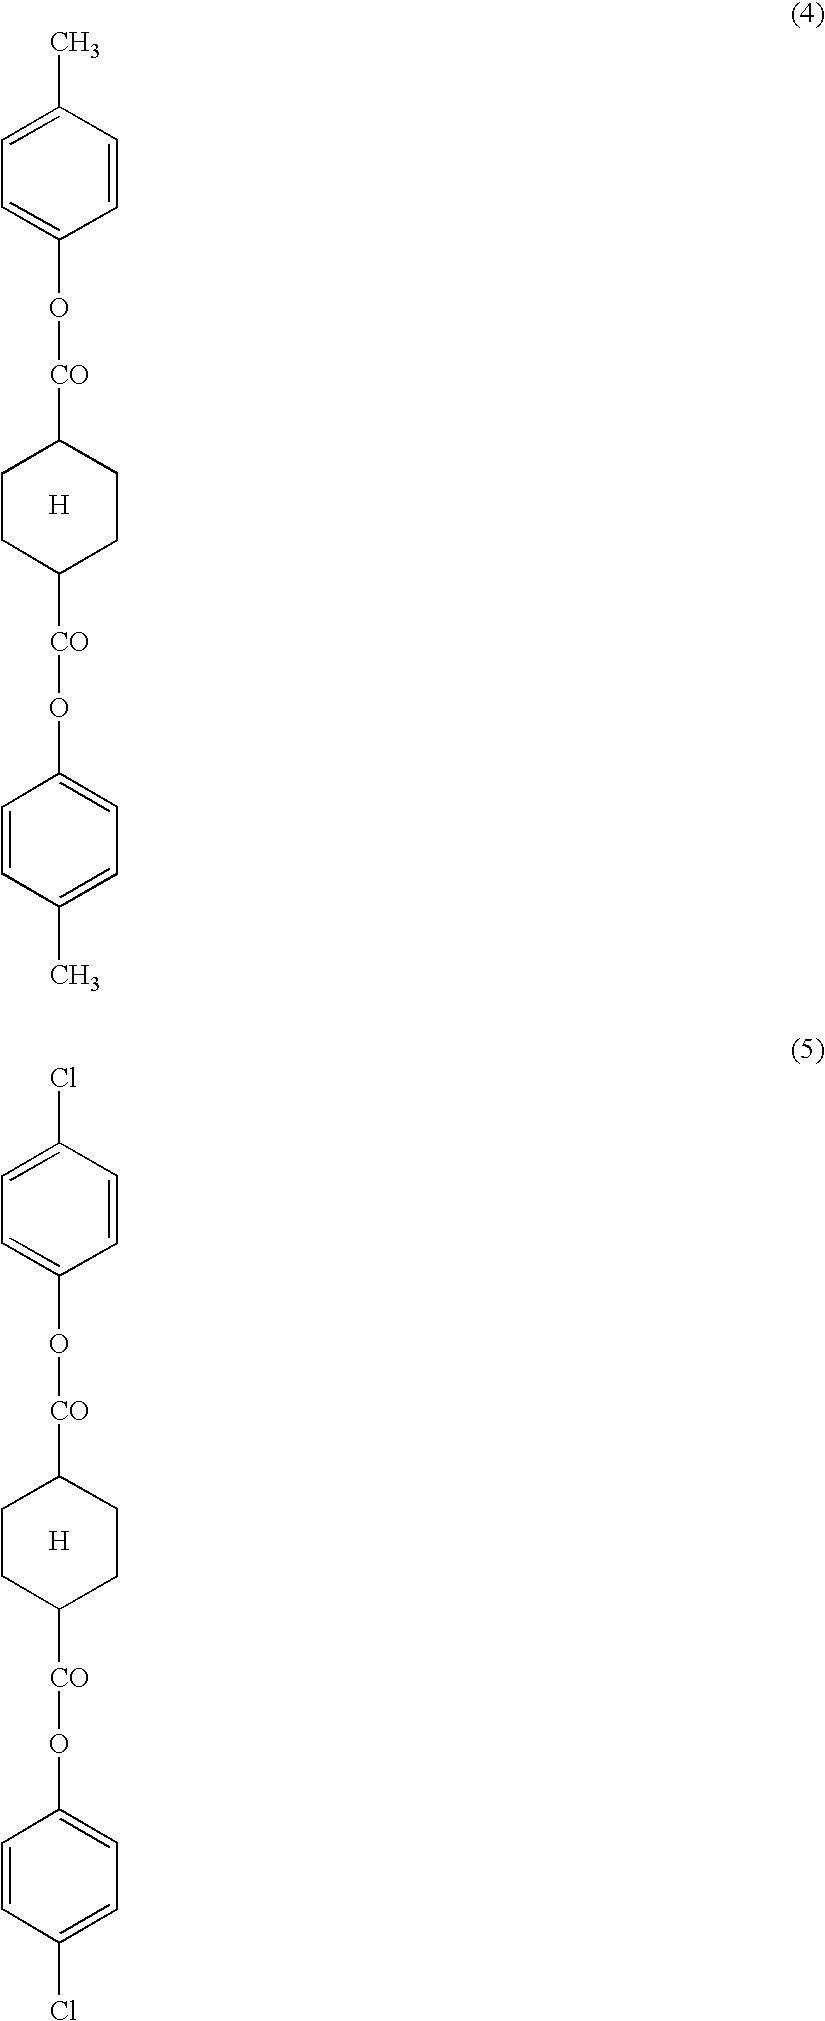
C1(C)=CC=C(O[CO]C2CCC([CO]OC3=CC=C(C)C=C3)CC2)C=C1.[H].C1(Cl)=CC=C(O[CO]C2CCC([CO]OC3=CC=C(Cl)C=C3)CC2)C=C1.[H]
